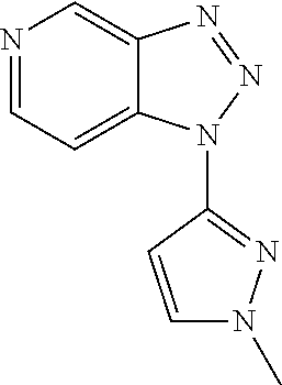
N1=CC=C2C(=C1)N=NN2C1=NN(C)C=C1
